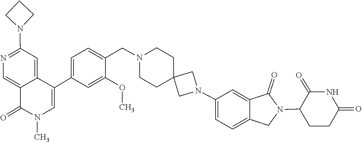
N1(C)C=C(C2=CC=C(CN3CCC4(CC3)CN(C3=CC=C5C(=C3)C(=O)N(C3CCC(=O)NC3=O)C5)C4)C(OC)=C2)C2=CC(N3CCC3)=NC=C2C1=O
